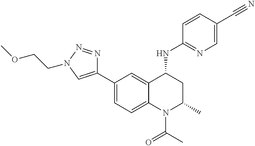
C1(C2=CN(CCOC)N=N2)=CC=C2C(=C1)C(NC1=NC=C(C#N)C=C1)CC(C)N2C(C)=O
